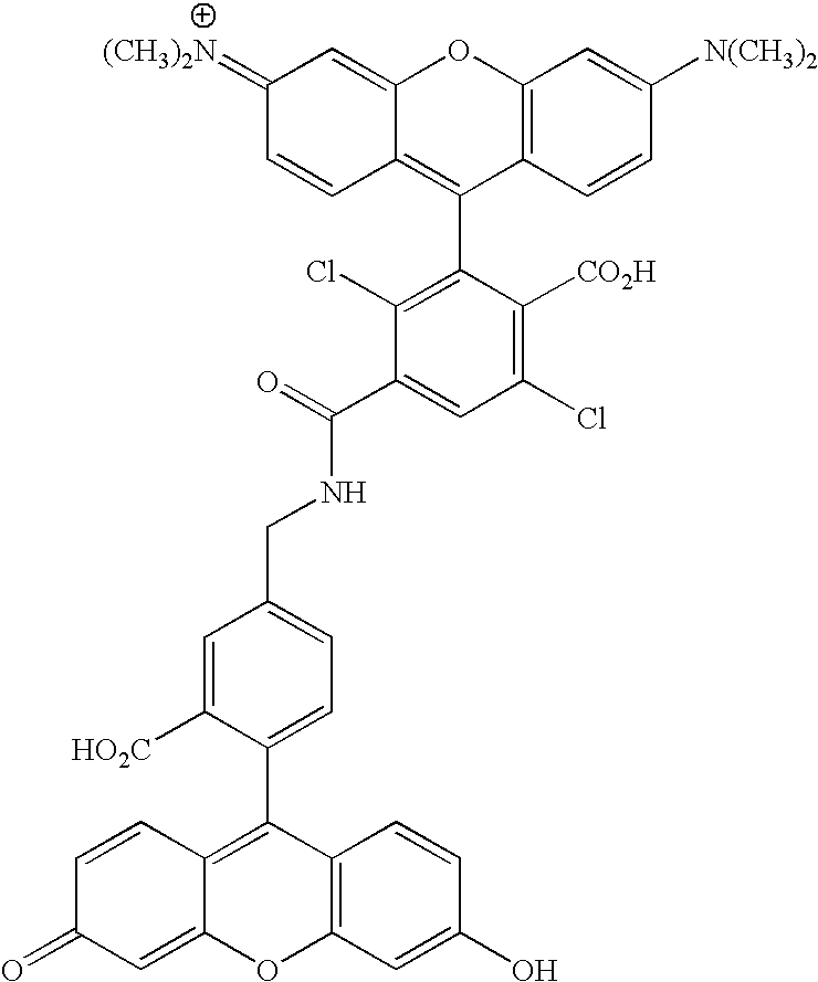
C12=C(C=CC([N(CH3)2])=C1)C(C1=C(Cl)C(C(=O)NCC3=CC=C(C4=C5C(=CC(=O)C=C5)OC5=C4C=CC(O)=C5)C([HO2C])=C3)=CC(Cl)=C1[CO2H])=C1C(=CC(=[(CH3)2N])C=C1)O2
